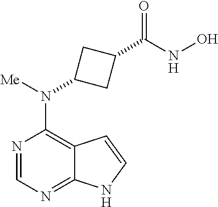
C1=NC(N(C2CC(C(NO)=O)C2)[Me])=C2C(=N1)NC=C2
